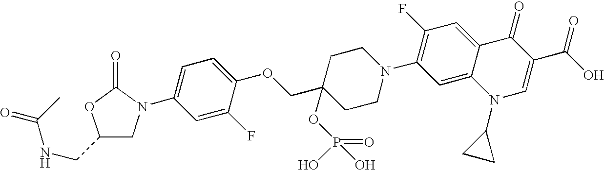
N1(C2CC2)C=C(C(O)=O)C(=O)C2=CC(F)=C(N3CCC(OP(O)(=O)O)(COC4=CC=C(N5CC(CNC(C)=O)OC5=O)C=C4F)CC3)C=C12
